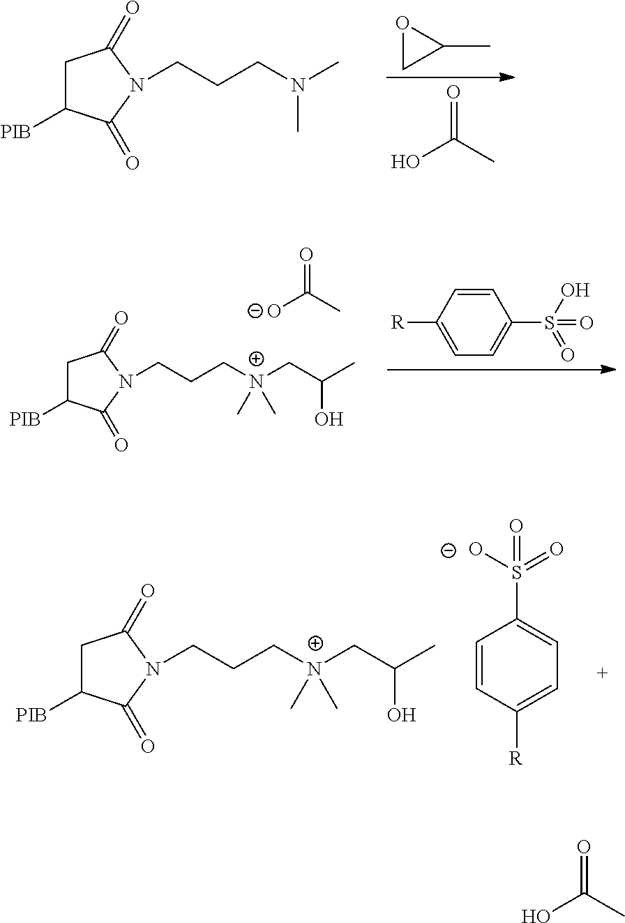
C1C([PIB])C(=O)N(CCCN(C)C)C1=O.O1CC1C.OC(C)=O.C1C([PIB])C(=O)N(CCC[N+](CC(C)O)(C)C)C1=O.[O-]C(C)=O.C1=CC([R])=CC=C1S(O)(=O)=O.C1C([PIB])C(=O)N(CCC[N+](CC(C)O)(C)C)C1=O.C1=CC([R])=CC=C1S([O-])(=O)=O.OC(C)=O
